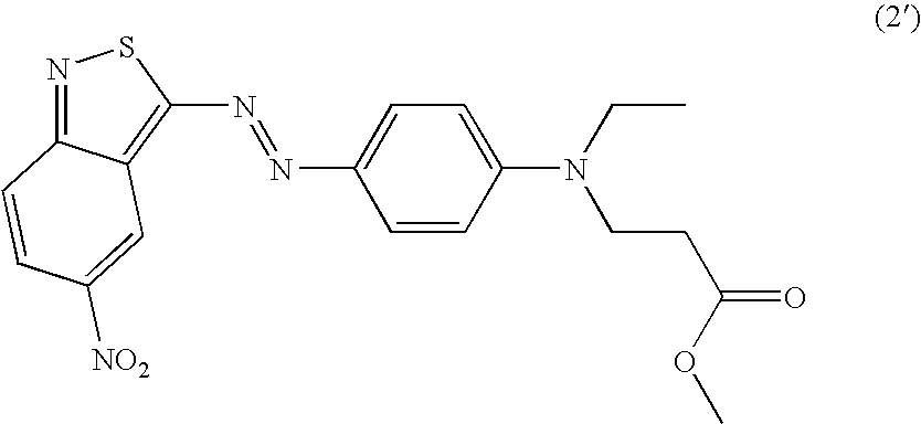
C1(N=NC2=CC=C(N(CC)CCC(OC)=O)C=C2)=C2C(=NS1)C=CC([NO2])=C2
